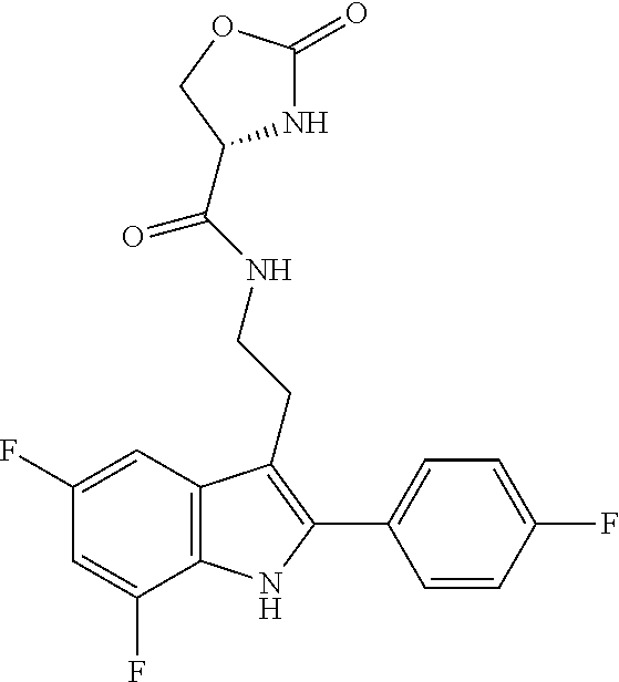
O1CC(C(NCCC2=C(C3=CC=C(F)C=C3)NC3=C2C=C(F)C=C3F)=O)NC1=O
